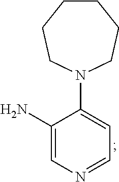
C1(N)=CN=CC=C1N1CCCCCC1
